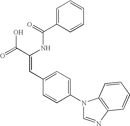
C1=C(C(=O)NC(C(=O)O)=CC2=CC=C(N3C=NC4=C3C=CC=C4)C=C2)C=CC=C1
